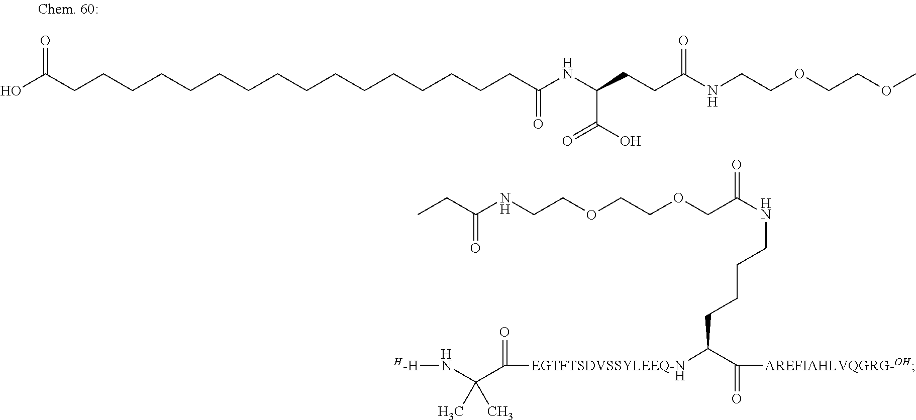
OC(CCCCCCCCCCCCCCCCC(NC(CCC(NCCOCCOC)=O)C(O)=O)=O)=O.CCC(NCCOCCOCC(NCCCCC(C([AREFIAHLVQGRG-OH])=O)[EGTFTSDVSSYLEEQ-N]C(=O)C(N[H-H])(C)C)=O)=O.[H]
